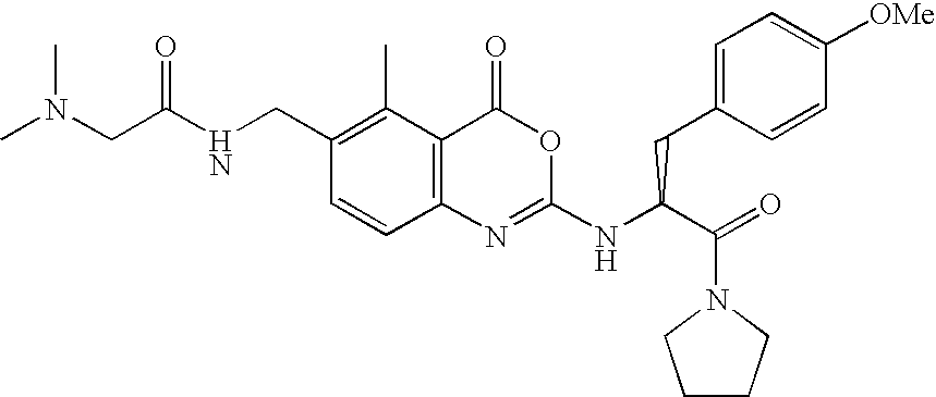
C1(CNC(=O)CN(C)C)=C(C)C2=C(C=C1)N=C(NC(CC1=CC=C([OMe])C=C1)C(=O)N1CCCC1)OC2=O
